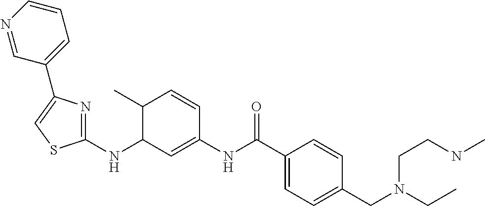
C1(NC2C=C(NC(C3=CC=C(CN(CC)CCNC)C=C3)=O)C=CC2C)=NC(C2=CC=CN=C2)=CS1
